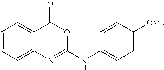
C1=CC=C2C(=C1)C(=O)OC(NC1=CC=C([OMe])C=C1)=N2
